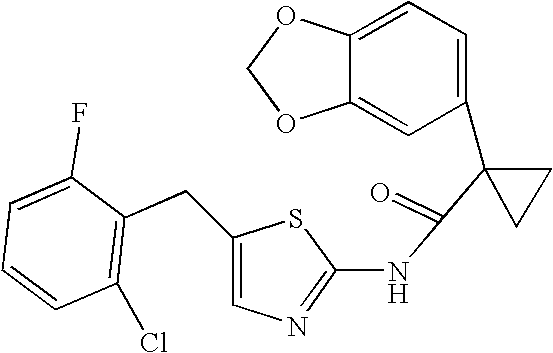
C1=C2C(=CC(C3(C(=O)NC4=NC=C(CC5=C(Cl)C=CC=C5F)S4)CC3)=C1)OCO2
